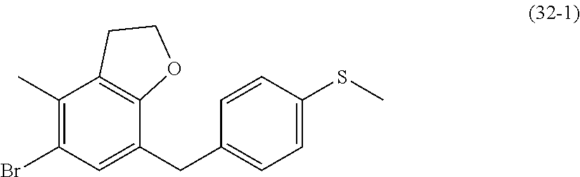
C1(C)=C(Br)C=C(CC2=CC=C(SC)C=C2)C2=C1CCO2
